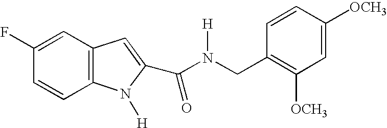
C12=C(C=CC(F)=C1)N([H])C(C(N([H])CC1=C([OCH3])C=C([OCH3])C=C1)=O)=C2
